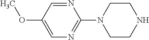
C1=C(OC)C=NC(N2CCNCC2)=N1
